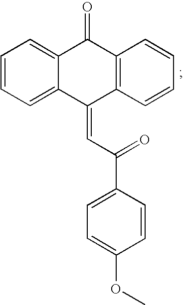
C12=CC=CC=C1C(=O)C1=C(C2=CC(=O)C2=CC=C(OC)C=C2)C=CC=C1
